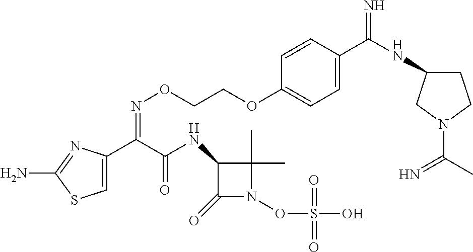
C1=C(C(C(NC2C(=O)N(OS(O)(=O)=O)C2(C)C)=O)=NOCCOC2=CC=C(C(NC3CCN(C(C)=N)C3)=N)C=C2)N=C(N)S1
